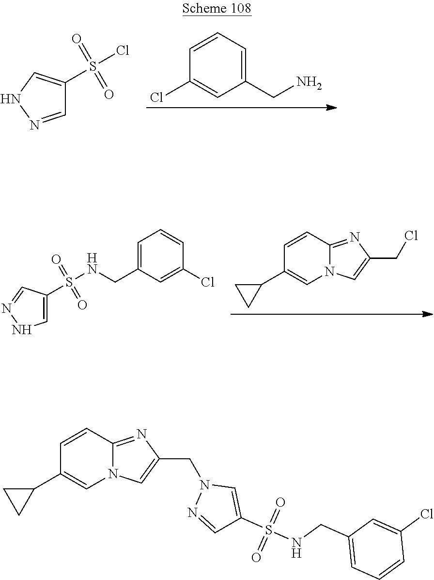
C1=CC=C(CN)C=C1Cl.C1=NNC=C1S(Cl)(=O)=O.C1=CC2=NC(CCl)=CN2C=C1C1CC1.C1=C(S(NCC2=CC=CC(Cl)=C2)(=O)=O)C=NN1.C1=CC2=NC(CN3N=CC(S(NCC4=CC=CC(Cl)=C4)(=O)=O)=C3)=CN2C=C1C1CC1
